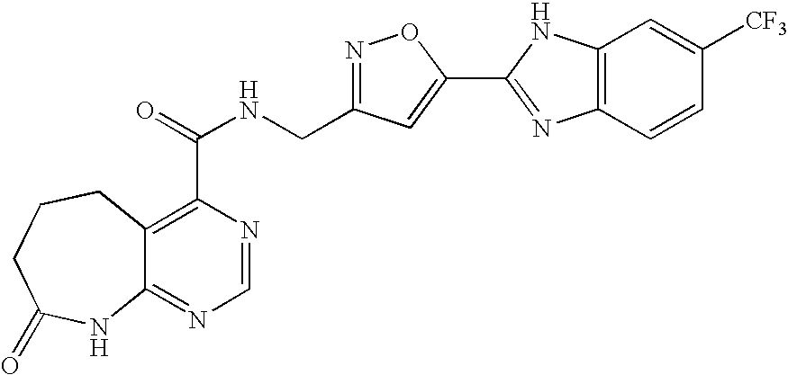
C12=NC=NC(C(=O)NCC3=NOC(C4=NC5=C(N4)C=C([CF3])C=C5)=C3)=C1CCCC(=O)N2
